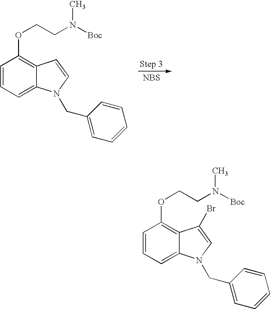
[NBS].C1=CC=C2C(=C1OCCN([Boc])C)C=CN2CC1=CC=CC=C1.C1=CC=C2C(=C1OCCN([Boc])C)C(Br)=CN2CC1=CC=CC=C1
